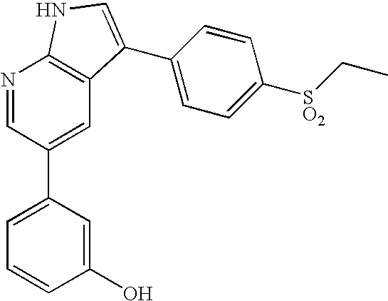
N1=CC(C2=CC=CC(O)=C2)=CC2=C1NC=C2C1=CC=C([SO2]CC)C=C1
